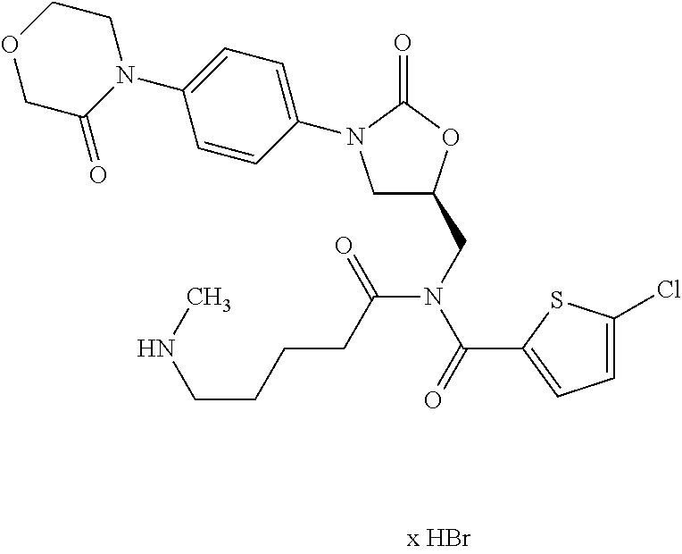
C1C(=O)N(C2=CC=C(N3CC(CN(C(=O)C4=CC=C(Cl)S4)C(CCCCNC)=O)OC3=O)C=C2)CCO1
